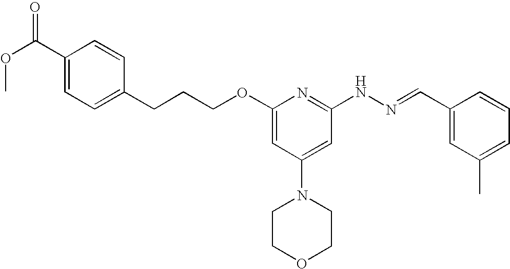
C(COC1=CC(N2CCOCC2)=CC(NN=CC2=CC(C)=CC=C2)=N1)CC1=CC=C(C(OC)=O)C=C1
